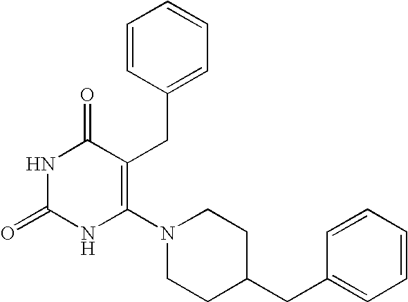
N1C(=O)NC(N2CCC(CC3=CC=CC=C3)CC2)=C(CC2=CC=CC=C2)C1=O
